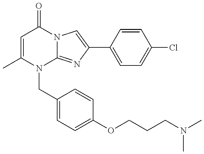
C1=C(C)N(CC2=CC=C(OCCCN(C)C)C=C2)C2=NC(C3=CC=C(Cl)C=C3)=CN2C1=O
